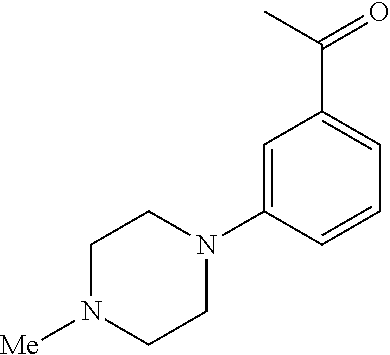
C1=C(N2CCN([Me])CC2)C=CC=C1C(=O)C
